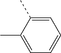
CC1=CC=CC=C1C
